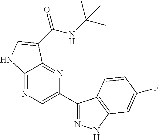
C12=NC=C(C3=NNC4=C3C=CC(F)=C4)N=C1C(C(NC(C)(C)C)=O)=CN2
